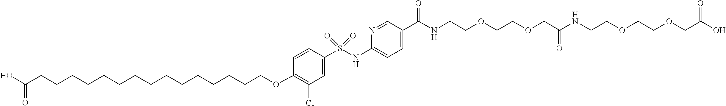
C1=C(S(NC2=CC=C(C(=O)NCCOCCOCC(NCCOCCOCC(O)=O)=O)C=N2)(=O)=O)C=CC(OCCCCCCCCCCCCCCCC(O)=O)=C1Cl
